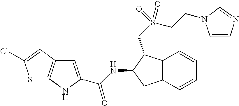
C1=C(C(NC2CC3=C(C2CS(CCN2C=CN=C2)(=O)=O)C=CC=C3)=O)NC2=C1C=C(Cl)S2
